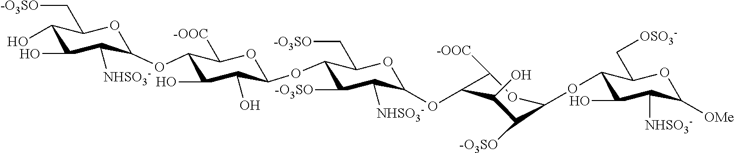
C1(O)C(O)C([NHSO3-])C(OC2C(O)C(O)C(OC3C([-O3SO])C([NHSO3-])C(OC4C([-OOC])OC(OC5C(O)C([NHSO3-])C([OMe])OC5C[OSO3-])C([-O3SO])C4O)OC3C[-O3SO])OC2[-OOC])OC1C[-O3SO]
